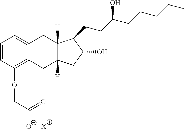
C1=CC(OCC(=O)[O-])=C2C(=C1)CC1([H])C([H])(C2)CC(O)C1CCC(CCCCC)O.[X]
